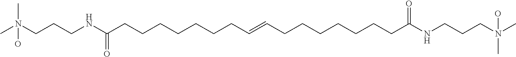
CN(CCCNC(CCCCCCCC=CCCCCCCCC(NCCCN(C)(O)C)=O)=O)(O)C
